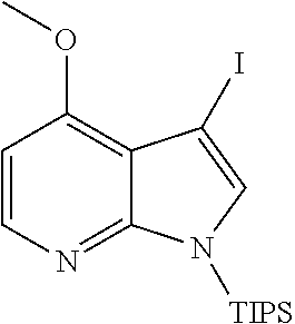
C1=CN=C2C(=C1OC)C(I)=CN2[TIPS]
